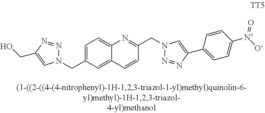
C1=C(CN2N=NC(CO)=C2)C=C2C(=C1)N=C(CN1N=NC(C3=CC=C([N+](=O)[O-])C=C3)=C1)C=C2
